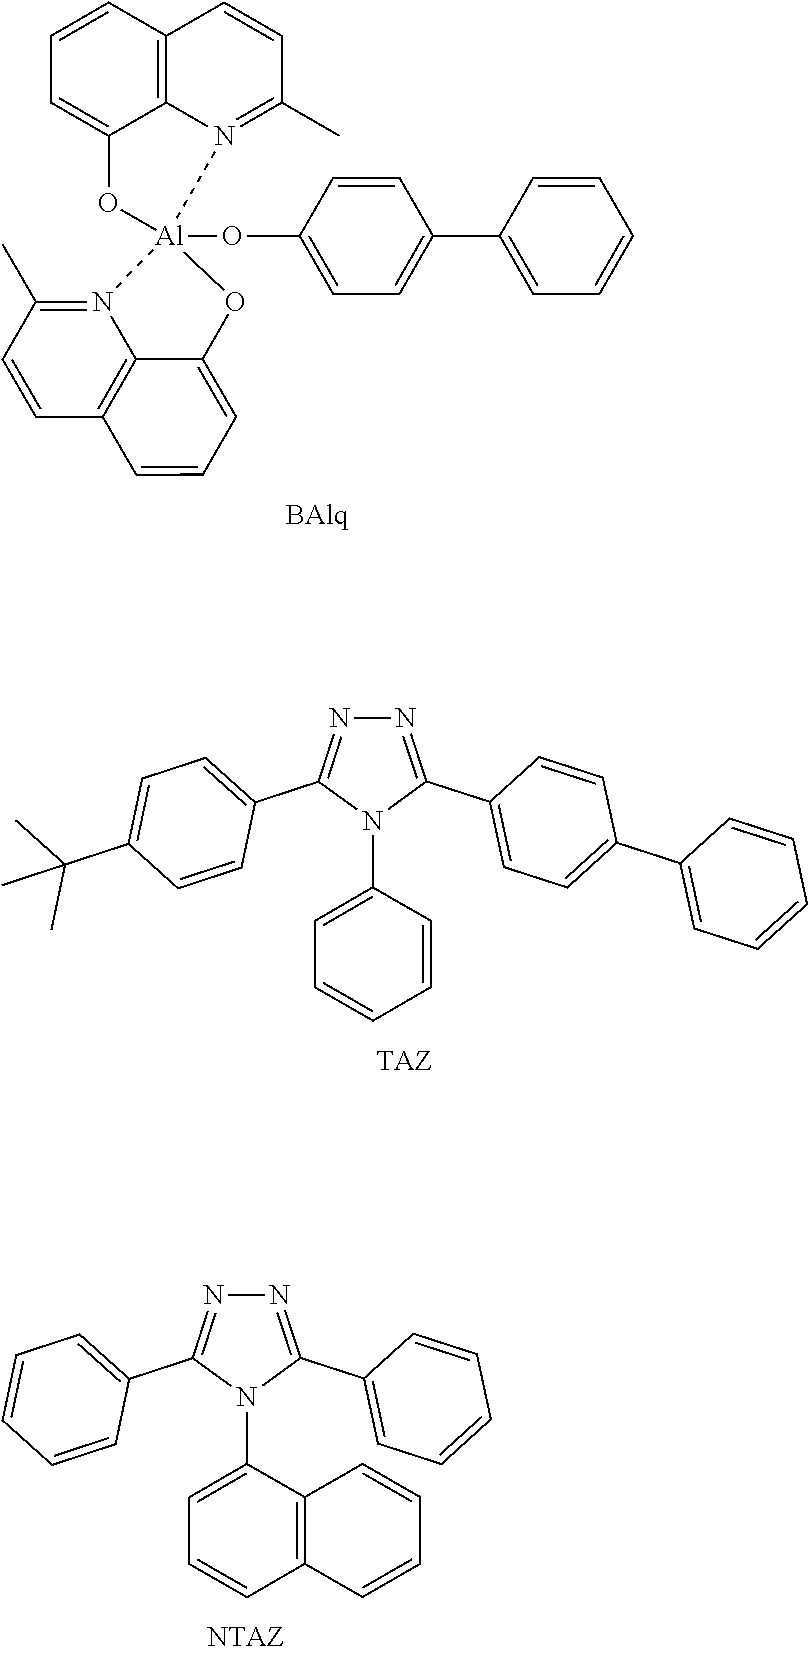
C12=C3C=CC=C1O[Al]1(OC4=CC=C(C5=CC=CC=C5)C=C4)(N2=C(C)C=C3)N2=C(C)C=CC3=C2C(=CC=C3)O1.C1=C(N2C(C3=CC=C(C(C)(C)C)C=C3)=NN=C2C2=CC=C(C3=CC=CC=C3)C=C2)C=CC=C1.C1=C(N2C(C3=CC=CC=C3)=NN=C2C2=CC=CC=C2)C2=C(C=C1)C=CC=C2
